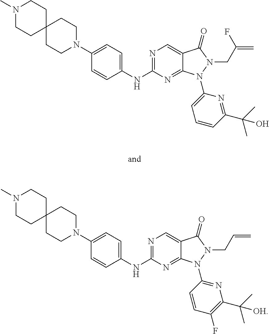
C1(NC2=NC=C3C(=N2)N(C2=CC=CC(C(C)(C)O)=N2)N(CC(=C)F)C3=O)=CC=C(N2CCC3(CC2)CCN(C)CC3)C=C1.C1(NC2=NC=C3C(=N2)N(C2=NC(C(C)(C)[OH])=C(F)C=C2)N(CC=C)C3=O)=CC=C(N2CCC3(CC2)CCN(C)CC3)C=C1
